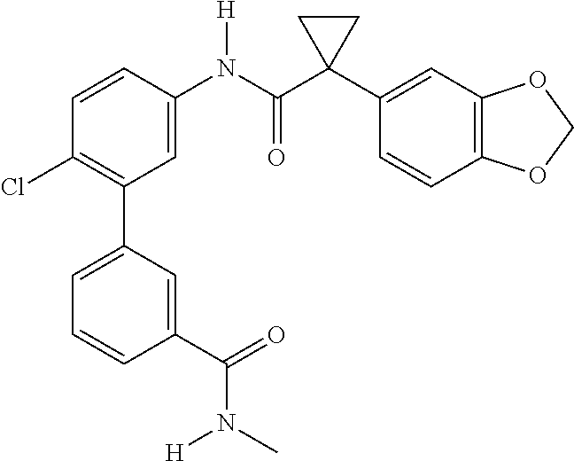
C1=C(N(C(C2(C3=CC4=C(C=C3)OCO4)CC2)=O)[H])C=CC(Cl)=C1C1=CC=CC(C(N(C)[H])=O)=C1
